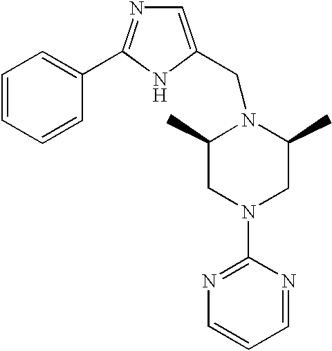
C1=CC=CC=C1C1=NC=C(CN2C(C)CN(C3=NC=CC=N3)CC2C)N1
